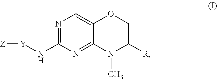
N1=C(N[Y][Z])N=C2C(=C1)OCC([R])N2C
